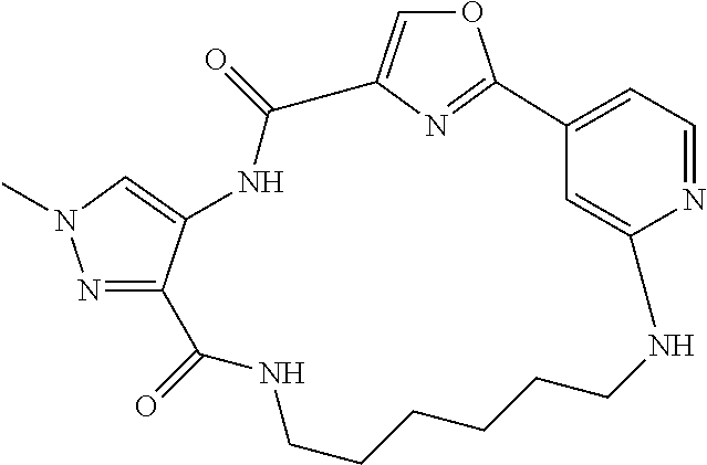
O1C=C2N=C1C1=CC=NC(=C1)NCCCCCCNC(=O)C1=NN(C)C=C1NC2=O
